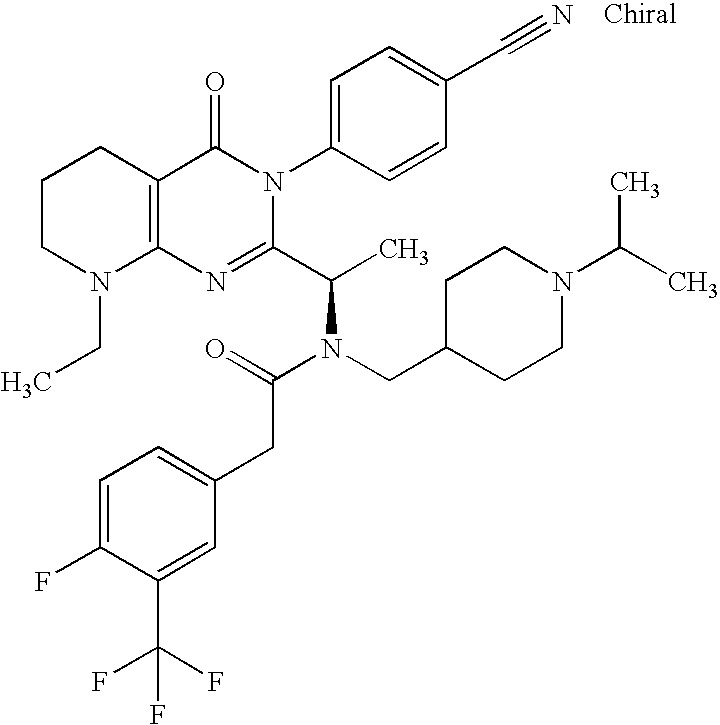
C12=C(CCCN1CC)C(=O)N(C1=CC=C(C#N)C=C1)C(C(C)N(CC1CCN(C(C)C)CC1)C(CC1=CC=C(F)C(C(F)(F)F)=C1)=O)=N2
